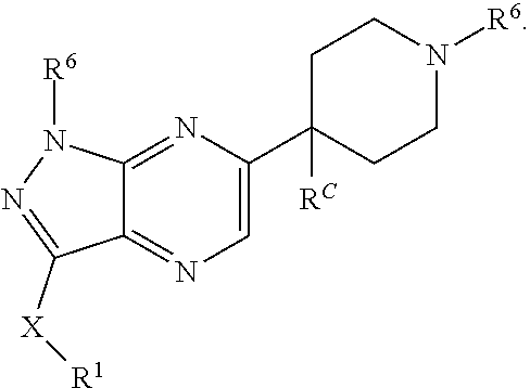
C1CC(C2=CN=C3C(=N2)N([R6])N=C3[X][R1])([RC])CCN1[R6]
